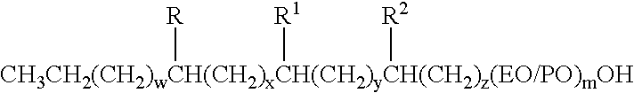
[CH3CH2(CH2)wCH(CH2)xCH(CH2)yCH(CH2)z(EO/PO)mOH]([R])([R1])[R2]
